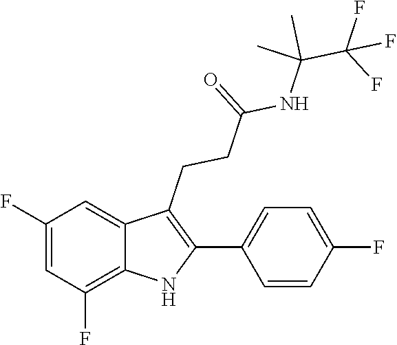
C12=C(F)C=C(F)C=C1C(CCC(=O)NC(C)(C)C(F)(F)F)=C(C1=CC=C(F)C=C1)N2
